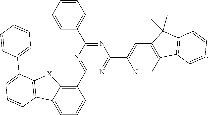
C1(C2=NC(C3=CC=CC=C3)=NC(C3=CC4=C(C=N3)C3=C(C4(C)C)C=CC=C3)=N2)=C2C(=CC=C1)C1=C([X]2)C(C2=CC=CC=C2)=CC=C1
